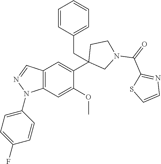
C12=C(C=C(OC)C(C3(CC4=CC=CC=C4)CN(C(=O)C4=NC=CS4)CC3)=C1)N(C1=CC=C(F)C=C1)N=C2
